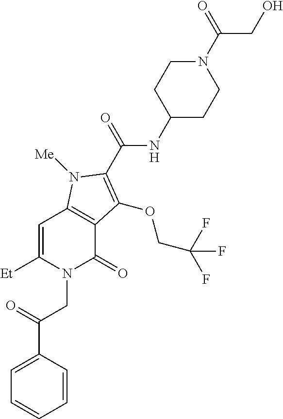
[Et]C1=CC2=C(C(=O)N1CC(C1=CC=CC=C1)=O)C(OCC(F)(F)F)=C(C(NC1CCN(C(=O)CO)CC1)=O)N2[Me]
